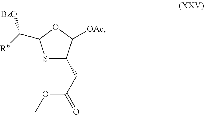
S1C(CC(OC)=O)C([OAc])OC1C([BzO])[Rb]
